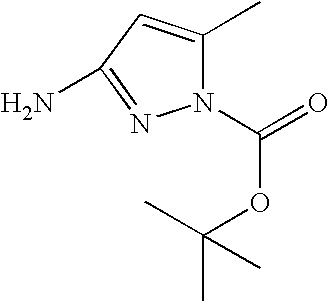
C(OC(C)(C)C)(N1C(C)=CC(N)=N1)=O
